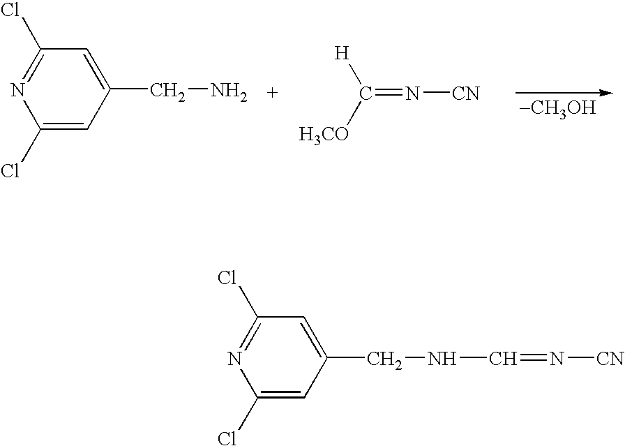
[-CH3OH].C1(Cl)=NC(Cl)=CC(CN)=C1.C(=N[CN])([H])[H3CO].C1(Cl)=NC(Cl)=CC(CNC=N[CN])=C1
